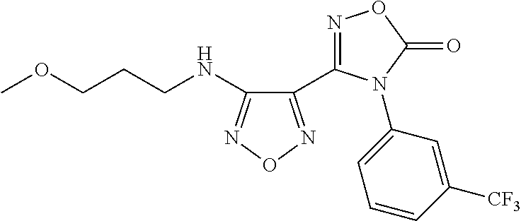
C1(NCCCOC)=NON=C1C1=NOC(=O)N1C1=CC=CC([CF3])=C1
